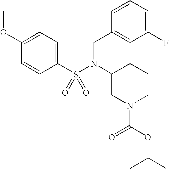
C1(OC)=CC=C(S(N(C2CN(C(OC(C)(C)C)=O)CCC2)CC2=CC(F)=CC=C2)(=O)=O)C=C1
